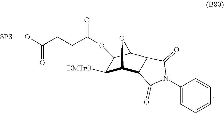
C1([DMTrO])C2C3C(C(C1OC(CCC(O[SPS])=O)=O)O2)C(=O)N(C1=CC=CC=C1)C3=O
